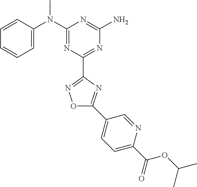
C1=CC(N(C2=NC(C3=NOC(C4=CC=C(C(=O)OC(C)C)N=C4)=N3)=NC(N)=N2)C)=CC=C1
